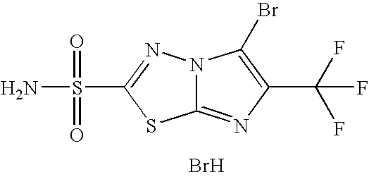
N12C(=NC(C(F)(F)F)=C1Br)SC(S(=O)(=O)N)=N2.Br
